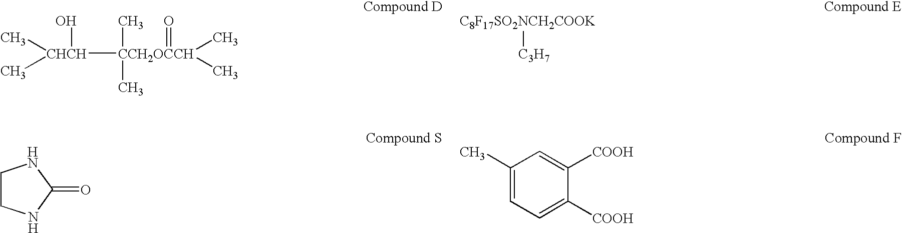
[CHCH]([CCH2OCCH](C)(C)(=O)(C)C)(C)(C)O.[C8F17SO2NCH2COOK][C3H7].C1CNC(=O)N1.C1(C)=CC=C([COOH])C([COOH])=C1
